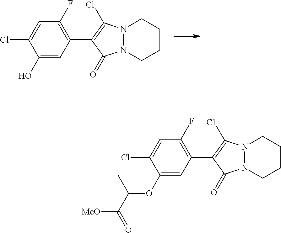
C1(O)=CC(C2=C(Cl)N3N(C2=O)CCCC3)=C(F)C=C1Cl.C1(OC(C([MeO])=O)C)=CC(C2=C(Cl)N3N(C2=O)CCCC3)=C(F)C=C1Cl
